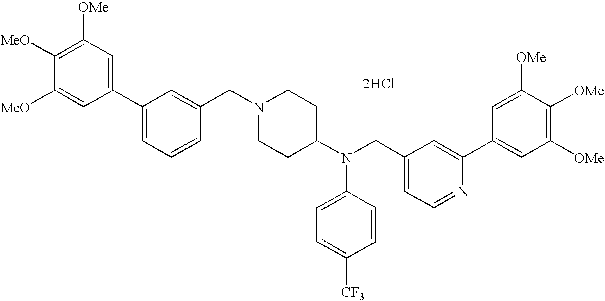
C1=C([MeO])C([MeO])=C([OMe])C=C1C1=CC=CC(CN2CCC(N(CC3=CC=NC(C4=CC([OMe])=C([OMe])C([OMe])=C4)=C3)C3=CC=C([CF3])C=C3)CC2)=C1.[2HCl]
